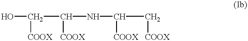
OC(C(NC(C[COOX])[COOX])[COOX])[COOX]
